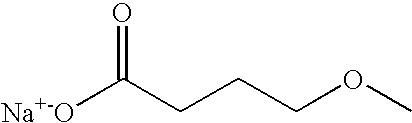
O=C(CCCOC)[Na+-O]
